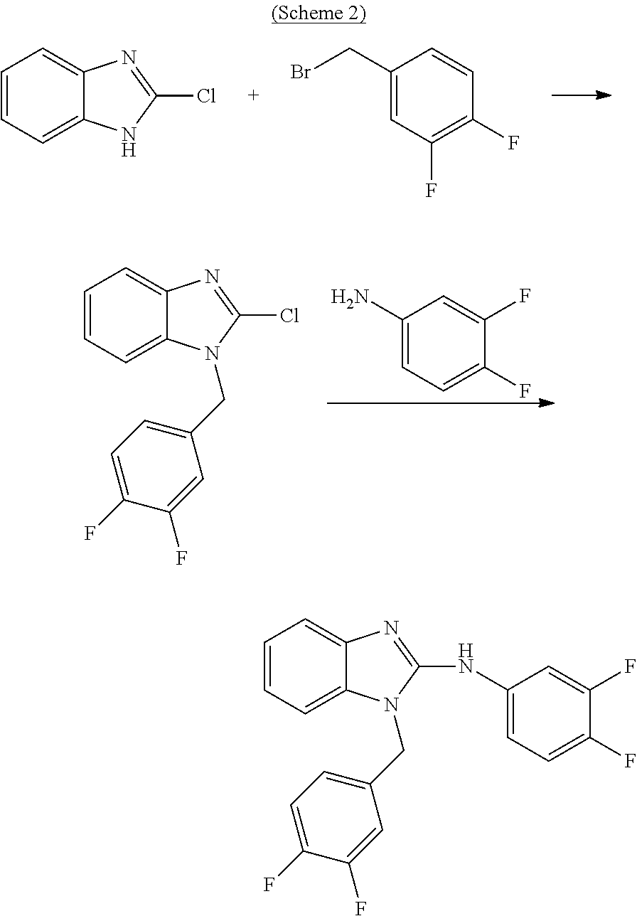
C1=CC=C2C(=C1)N=C(Cl)N2.C1(CBr)=CC(F)=C(F)C=C1.C1(N)=CC=C(F)C(F)=C1.C1=CC=C2C(=C1)N=C(Cl)N2CC1=CC=C(F)C(F)=C1.C1=CC=C2C(=C1)N=C(NC1=CC=C(F)C(F)=C1)N2CC1=CC=C(F)C(F)=C1
